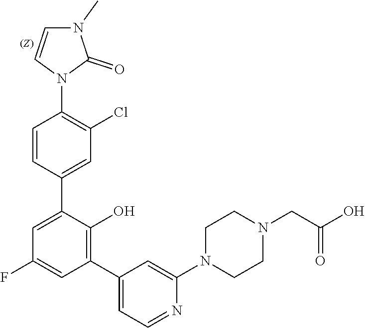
C1=C(C2=CC(Cl)=C(N3C=CN(C)C3=O)C=C2)C(O)=C(C2=CC=NC(N3CCN(CC(O)=O)CC3)=C2)C=C1F
